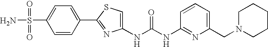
C(NC1=NC(CN2CCCCC2)=CC=C1)(=O)NC1=CSC(C2=CC=C(S(N)(=O)=O)C=C2)=N1
